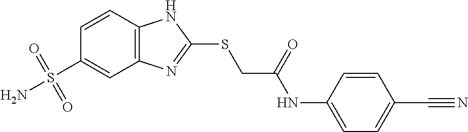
C12=C(C=CC(S(N)(=O)=O)=C1)NC(SCC(NC1=CC=C(C#N)C=C1)=O)=N2
